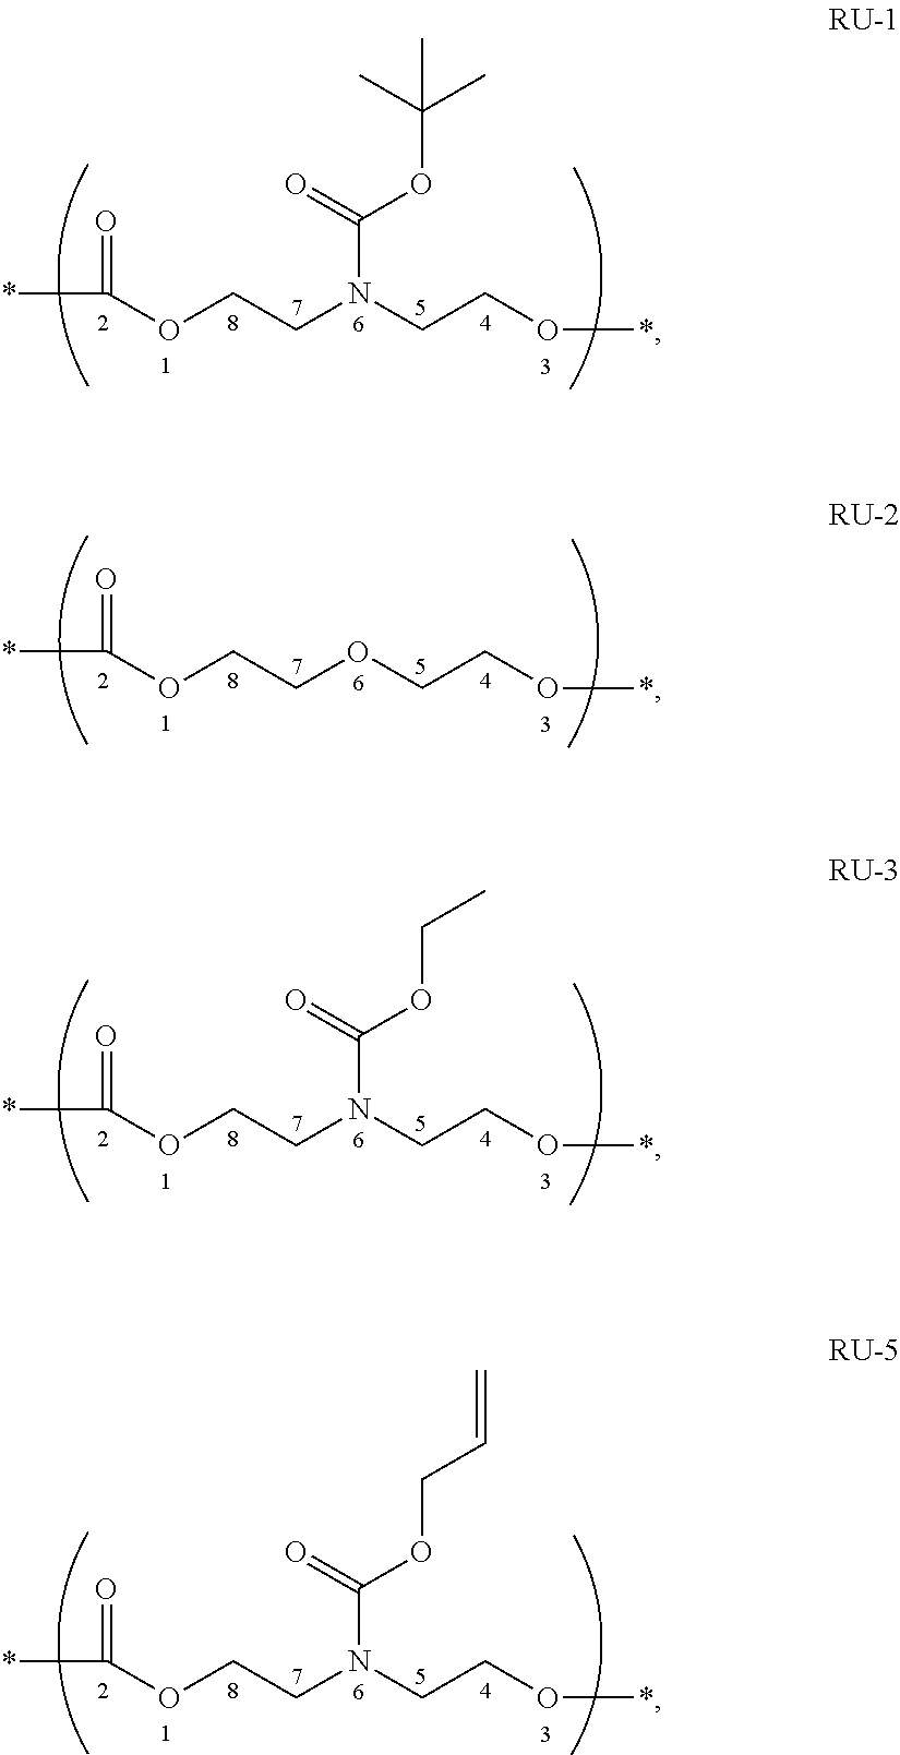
O=C(*)OCCN(CCO*)C(OC(C)(C)C)=O.O=C(*)OCCOCCO*.O=C(*)OCCN(CCO*)C(OCC)=O.O=C(*)OCCN(CCO*)C(OCC=C)=O
